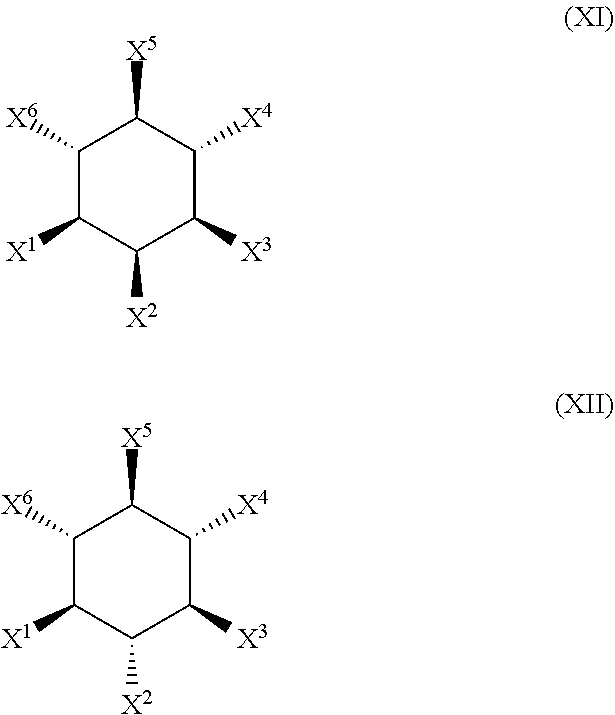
C1([X6])C([X1])C([X2])C([X3])C([X4])C1[X5].C1([X6])C([X1])C([X2])C([X3])C([X4])C1[X5]
